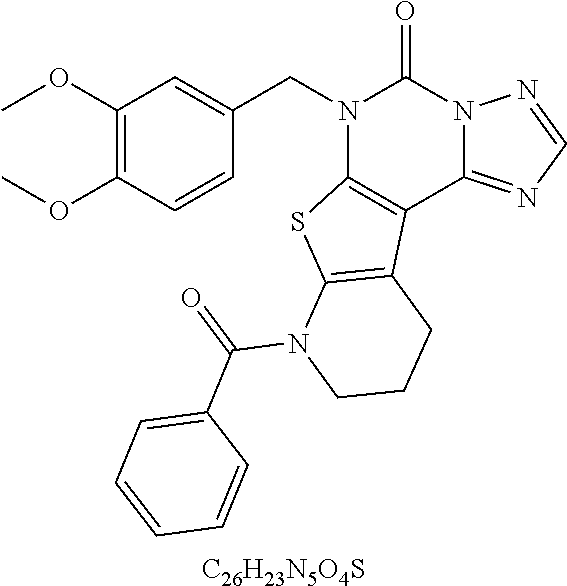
[C26H23N5O4S].C1(OC)=C(OC)C=CC(CN2C3=C(C4=NC=NN4C2=O)C2=C(S3)N(C(C3=CC=CC=C3)=O)CCC2)=C1
